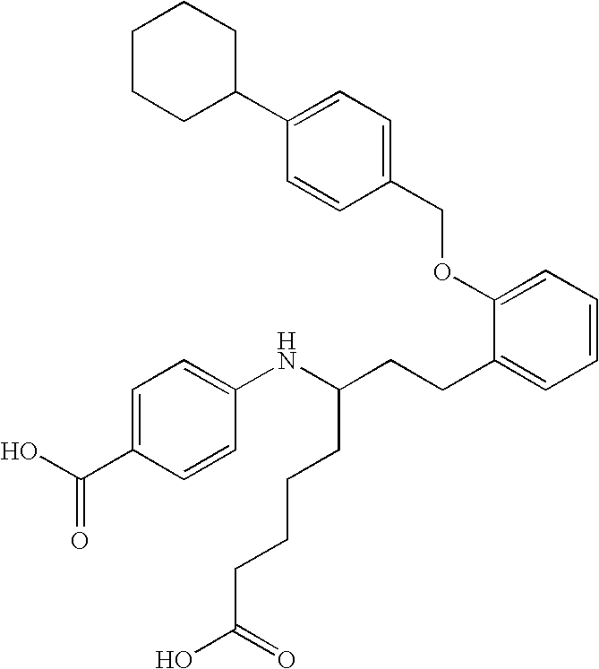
C1CCC(C2=CC=C(COC3=CC=CC=C3CCC(NC3=CC=C(C(O)=O)C=C3)CCCCC(O)=O)C=C2)CC1
